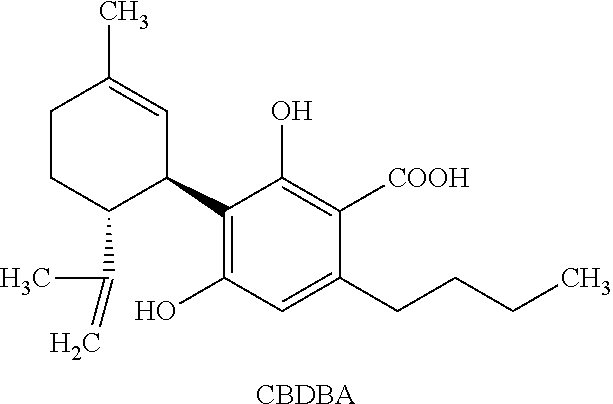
C1CC(C(C)=C)C(C2=C(O)C=C(CCCC)C([COOH])=C2O)C=C1C.[CBDBA]
